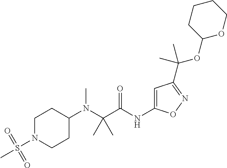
C1N(S(C)(=O)=O)CCC(N(C(C(NC2=CC(C(OC3OCCCC3)(C)C)=NO2)=O)(C)C)C)C1
